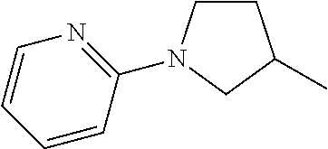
C1CN(C2=NC=CC=C2)CC1C
